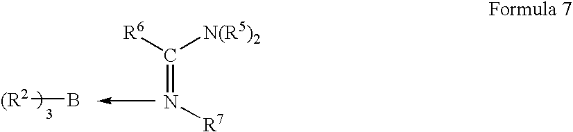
[(R2]B.[R6]C([N(R5)2])=N[R7]
